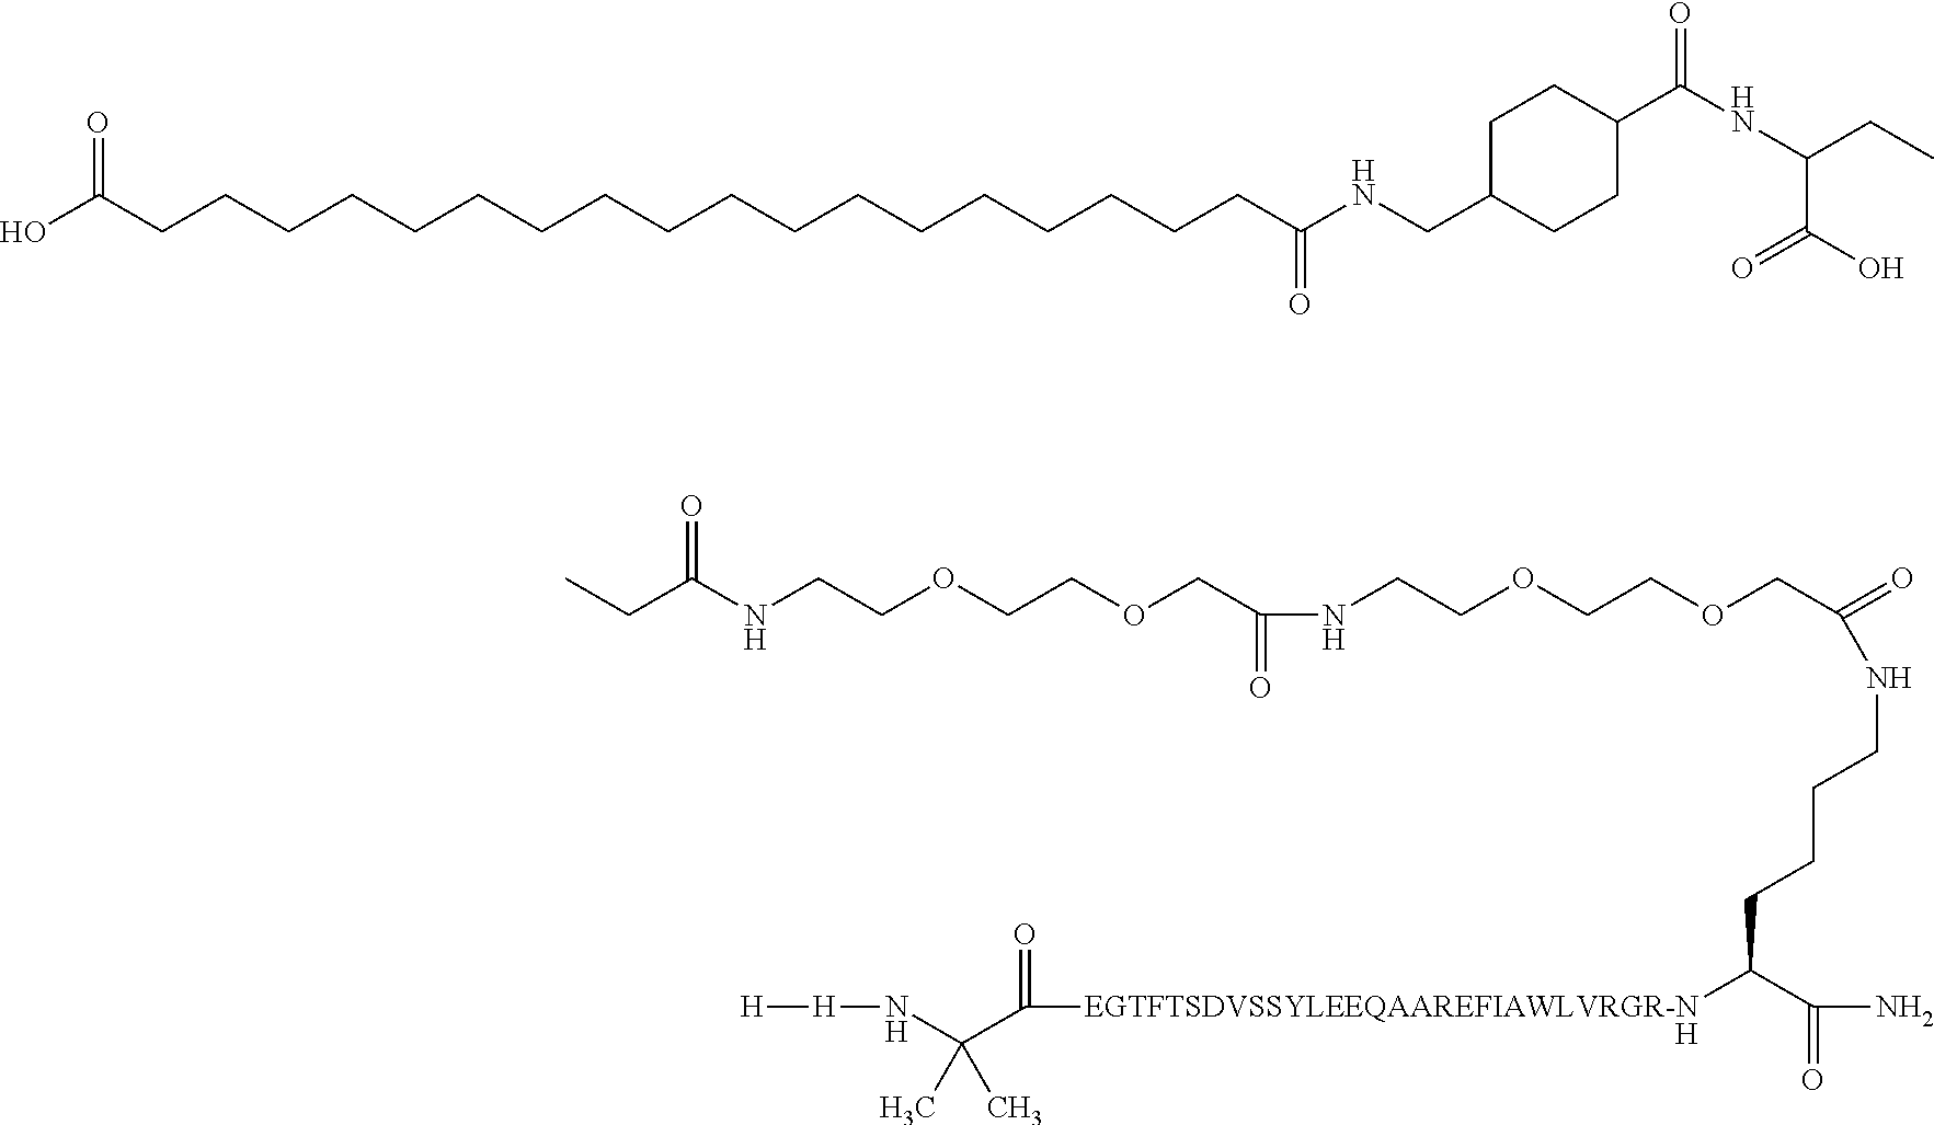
N(CCOCCOCC(NCCOCCOCC(=O)NCCCCC([EGTFTSDVSSYLEEQAAREFIAWLVRGR-N]C(C(N[H][H])(C)C)=O)C(N)=O)=O)C(CC)=O.[H].C(=O)(CCCCCCCCCCCCCCCCCCC(O)=O)NCC1CCC(C(=O)NC(C(=O)O)CC)CC1
